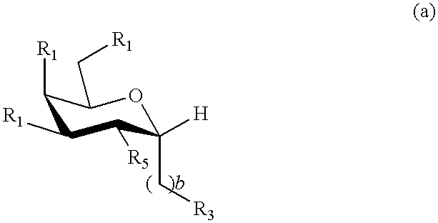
O1C(C[R3])([H])C([R5])C([R1])C([R1])C1C[R1]
